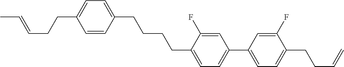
C1=CC(CCCCC2=CC=C(C3=CC=C(CCC=C)C(F)=C3)C=C2F)=CC=C1CCC=CC
